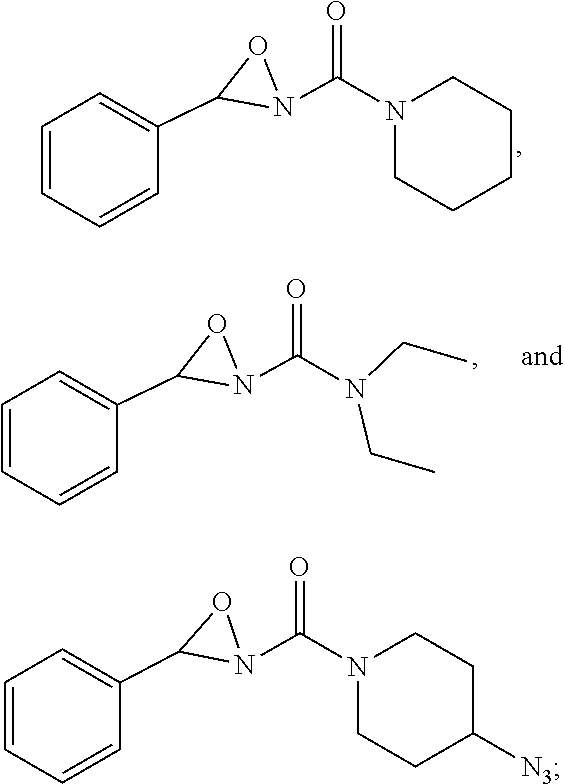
C1=CC=CC(C2N(C(N3CCCCC3)=O)O2)=C1.C1=CC=CC(C2N(C(N(CC)CC)=O)O2)=C1.C1=CC=CC(C2N(C(N3CCC([N3])CC3)=O)O2)=C1
